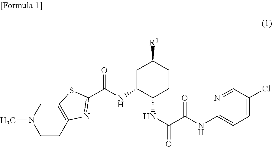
CN1CCC2=C(C1)SC(C(NC1C(NC(=O)C(NC3=CC=C(Cl)C=N3)=O)CCC([R1])C1)=O)=N2
